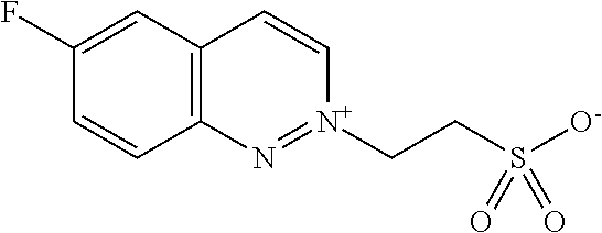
C12=C(C=C(F)C=C1)C=C[N+](CCS([O-])(=O)=O)=N2
